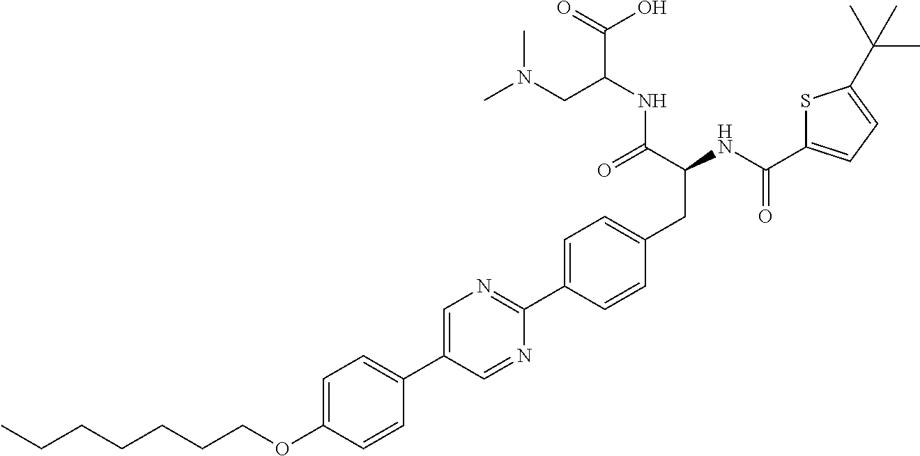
CCCCCCCOC1=CC=C(C2=CN=C(C3=CC=C(CC(NC(=O)C4=CC=C(C(C)(C)C)S4)C(=O)NC(C(=O)O)CN(C)C)C=C3)N=C2)C=C1
